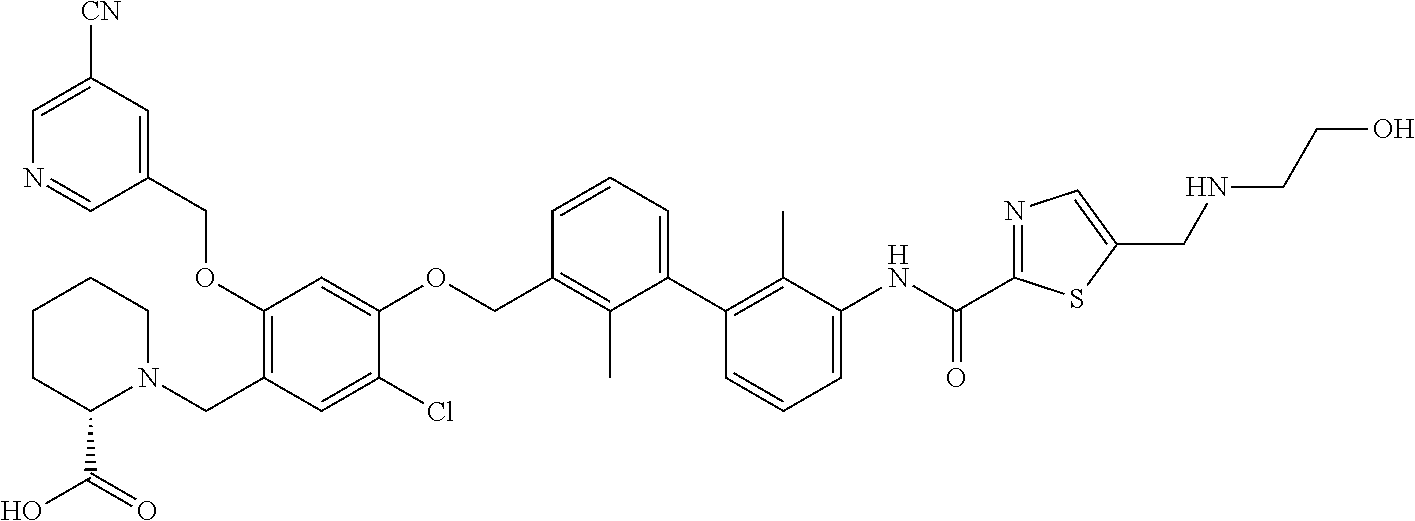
C1(C2=CC=CC(COC3=CC(OCC4=CC([CN])=CN=C4)=C(CN4CCCCC4C(=O)O)C=C3Cl)=C2C)=C(C)C(NC(C2=NC=C(CNCCO)S2)=O)=CC=C1
